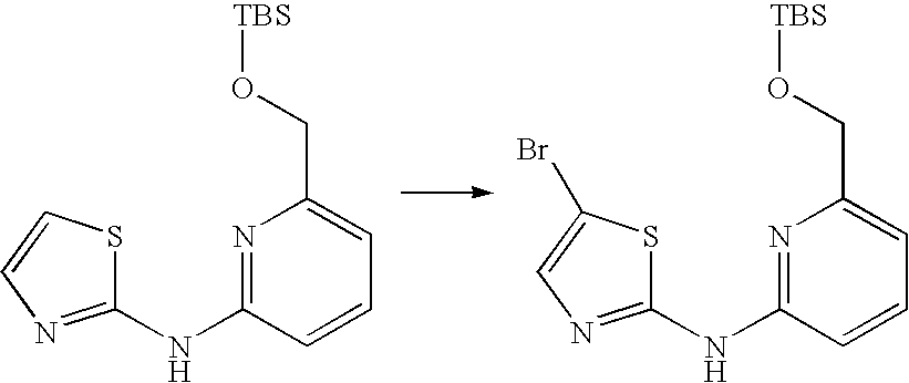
N1=C(NC2=NC=CS2)C=CC=C1CO[TBS].N1=C(NC2=NC=C(Br)S2)C=CC=C1CO[TBS]
